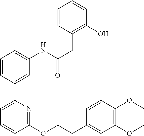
C1=CC(C2=CC=CC(OCCC3=CC(OC)=C(OC)C=C3)=N2)=CC(NC(CC2=C(O)C=CC=C2)=O)=C1
